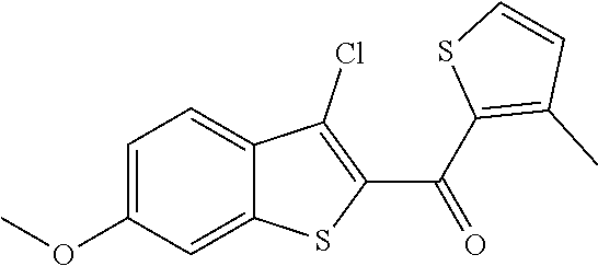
C1=C(OC)C=C2C(=C1)C(Cl)=C(C(C1=C(C)C=CS1)=O)S2
